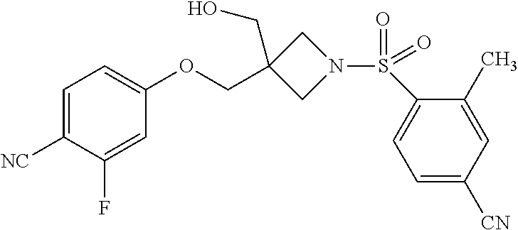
C1=C([NC])C(F)=CC(OCC2(CO)CN(S(=O)(C3=CC=C([CN])C=C3C)=O)C2)=C1
